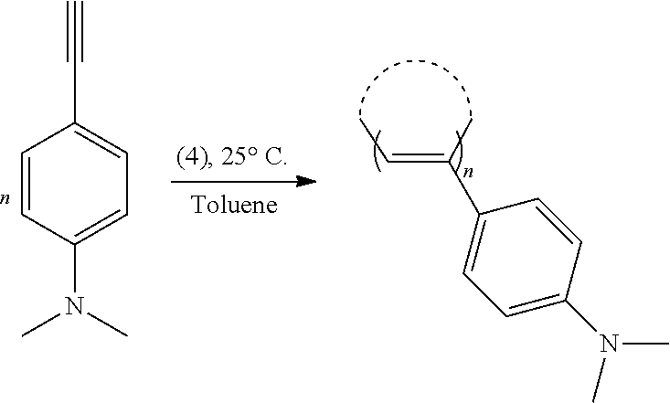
C(=C(C)C1=CC=C(N(C)C)C=C1)C.C1=CC(N(C)C)=CC=C1C#C
